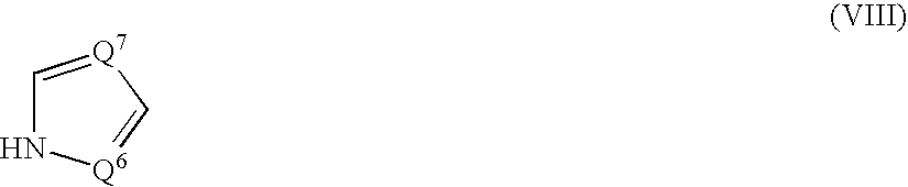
C1=[Q7]C=[Q6]N1
